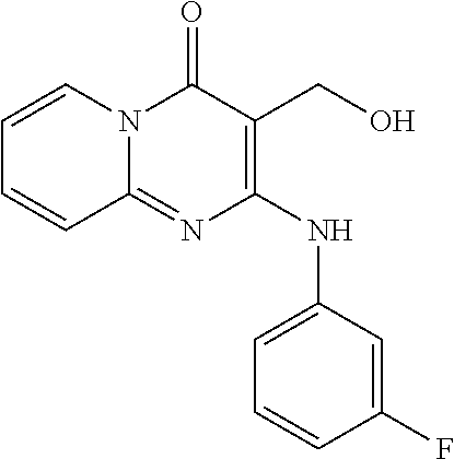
C1=CC(F)=CC(NC2=C(CO)C(=O)N3C(=N2)C=CC=C3)=C1
